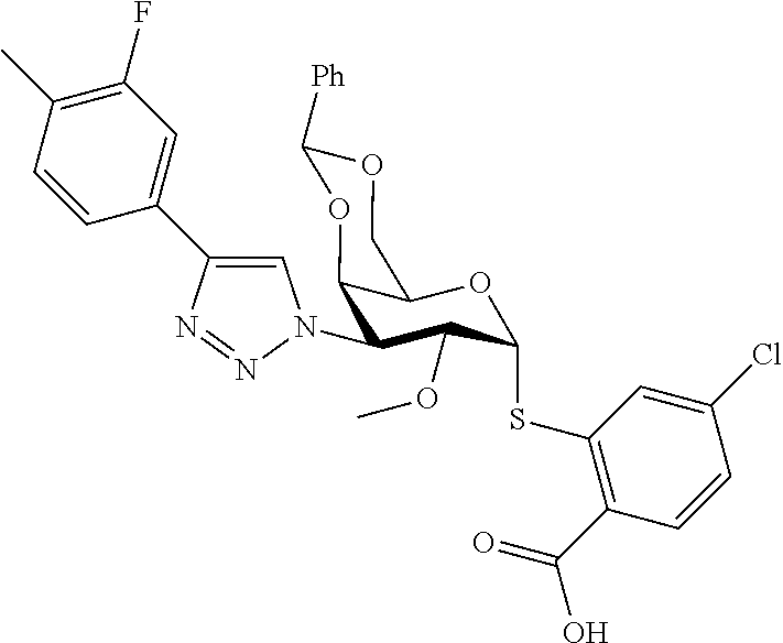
C1(N2C=C(C3=CC(F)=C(C)C=C3)N=N2)C(OC)C(SC2=C(C(=O)O)C=CC(Cl)=C2)OC2C1OC([Ph])OC2
